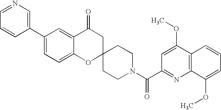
C12=CC=C(C3=CN=CC=C3)C=C1C(=O)CC1(O2)CCN(C(C2=NC3=C(C(OC)=C2)C=CC=C3OC)=O)CC1
